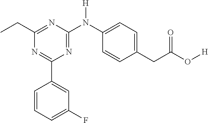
C1=CC=C(F)C=C1C1=NC(CC)=NC(N([H])C2=CC=C(CC(=O)O[H])C=C2)=N1
